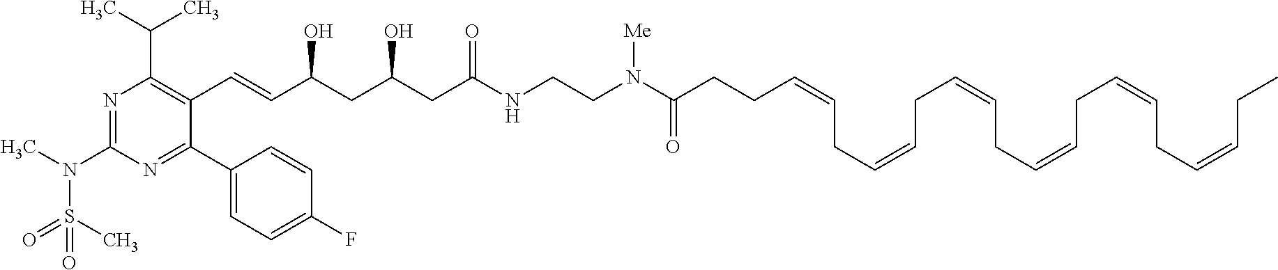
N1=C(N(S(C)(=O)=O)C)N=C(C2=CC=C(F)C=C2)C(C=CC(O)CC(O)CC(=O)NCCN(C(=O)CCC=CCC=CCC=CCC=CCC=CCC=CCC)[Me])=C1C(C)C
